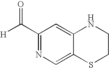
C1(C([H])=O)=NC=C2C(=C1)NCCS2
